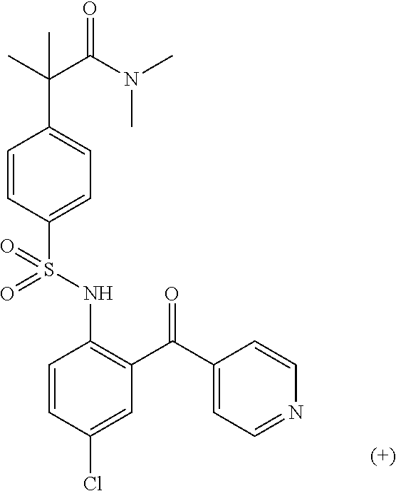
C1=CC(S(NC2=C(C(C3=CC=NC=C3)=O)C=C(Cl)C=C2)(=O)=O)=CC=C1C(C(=O)N(C)C)(C)C
